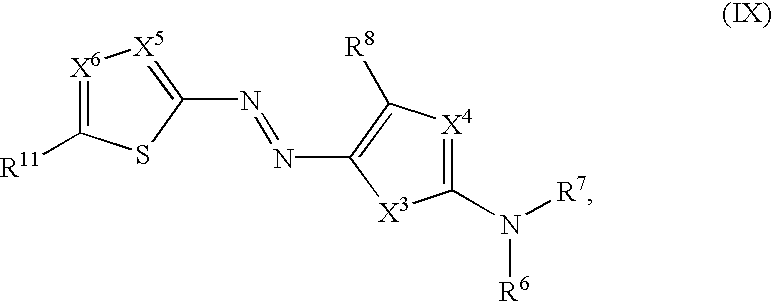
[X6]1=C([R11])SC(N=NC2=C([R8])[X4]=C(N([R7])[R6])[X3]2)=[X5]1
